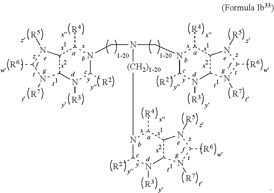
C12C(N([R3])C([R2])N(CN([(CH2)1-20]N3C([R2])N([R3])C4C(C3[R4])N([R5])C([R6])N4[R7])CN3C([R2])N([R3])C4C(C3[R4])N([R5])C([R6])N4[R7])C1[R4])N([R7])C([R6])N2[R5]
